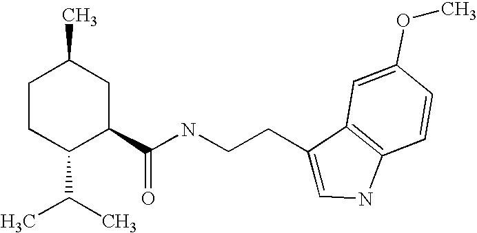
C1CC(C(C)C)C(C(NCCC2=CNC3=C2C=C(OC)C=C3)=O)CC1C
